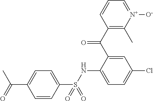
C1=CC(S(NC2=CC=C(Cl)C=C2C(C2=C(C)[N+]([O-])=CC=C2)=O)(=O)=O)=CC=C1C(C)=O
